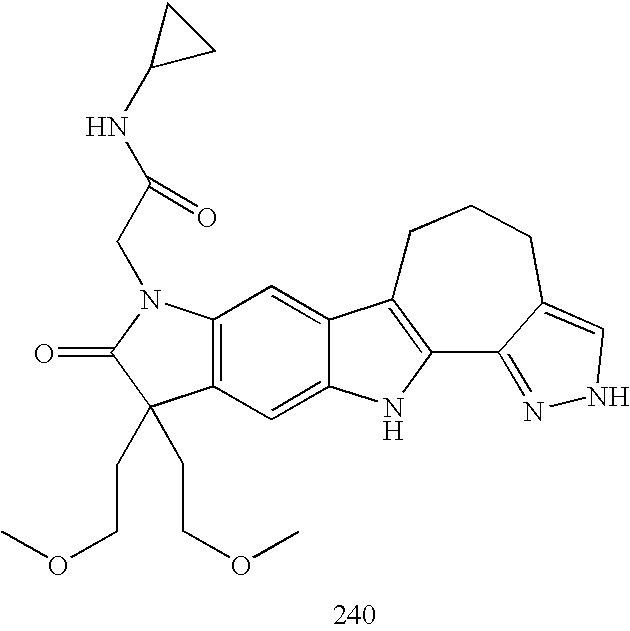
C12=C(C=C3C(=C1)C1=C(N3)C3=NNC=C3CCC1)C(CCOC)(CCOC)C(=O)N2CC(NC1CC1)=O
